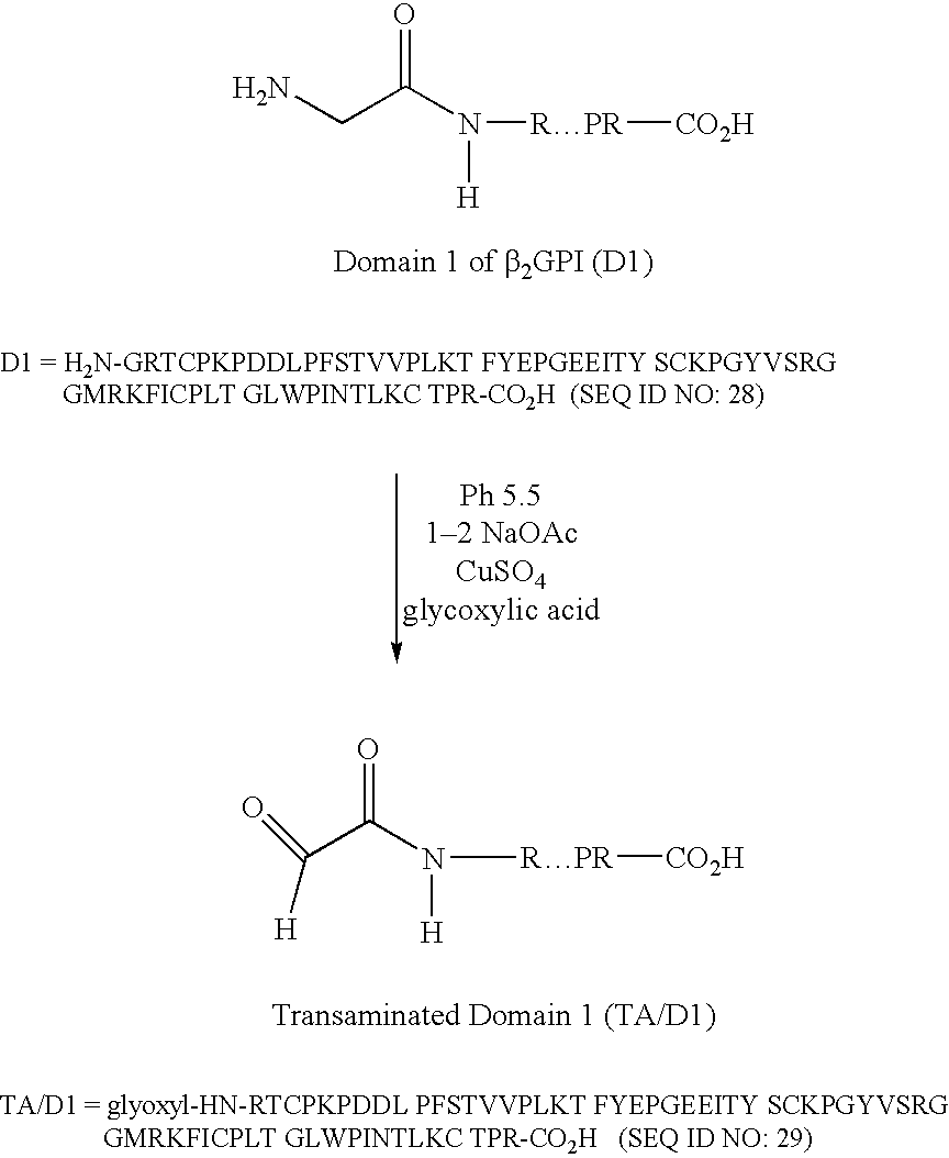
O=C(C(N([H])[RPR][CO2H])=O)[H].NCC(N([RPR][CO2H])[H])=O
